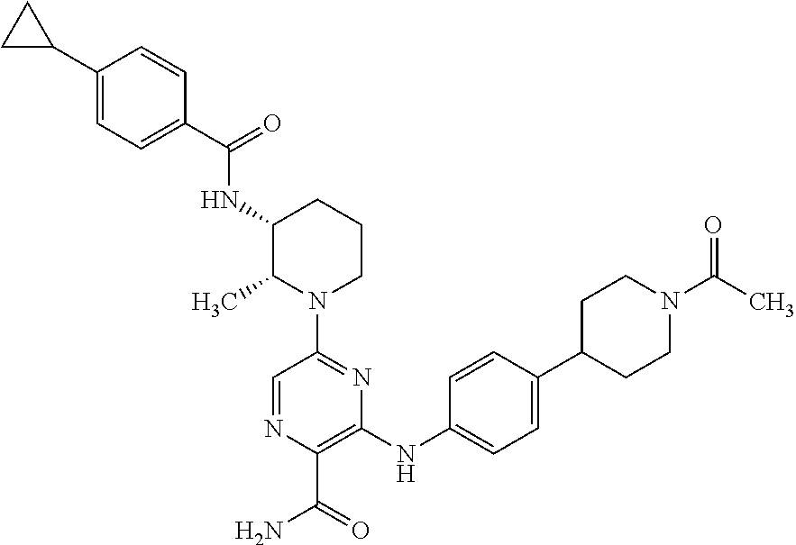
C1(C2CC2)=CC=C(C(=O)NC2C(C)N(C3=NC(NC4=CC=C(C5CCN(C(C)=O)CC5)C=C4)=C(C(N)=O)N=C3)CCC2)C=C1
